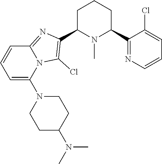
C1C(C2=C(Cl)N3C(=N2)C=CC=C3N2CCC(N(C)C)CC2)N(C)C(C2=NC=CC=C2Cl)CC1
